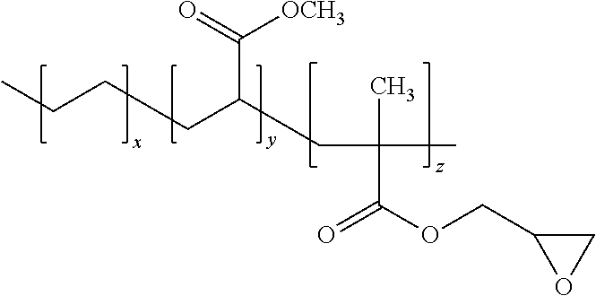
CCCCC(CC(C)(C(OCC1OC1)=O)C)C(=O)[OCH3]
